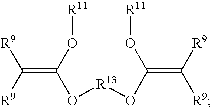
C(=C(O[R11])O[R13]OC(O[R11])=C([R9])[R9])([R9])[R9]
